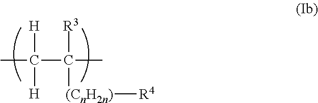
[H]C(C)([H])C([R3])(C)[(CnH2n)][R4]
